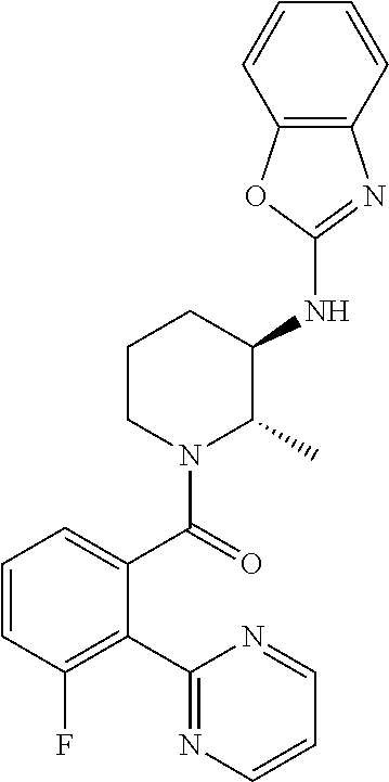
C1(NC2C(C)N(C(=O)C3=CC=CC(F)=C3C3=NC=CC=N3)CCC2)=NC2=C(O1)C=CC=C2
